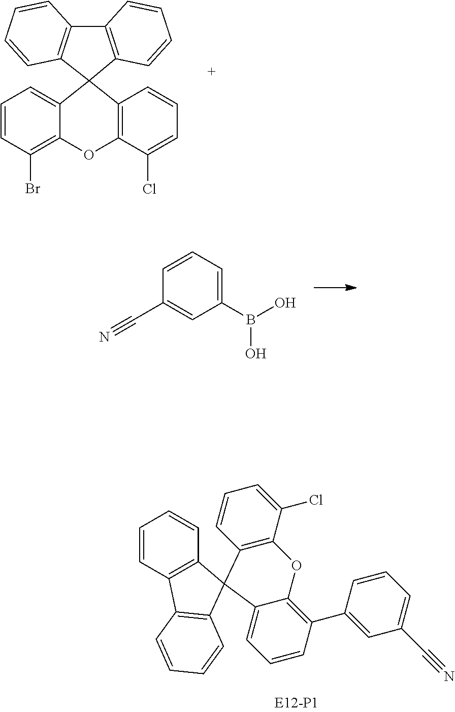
C1=CC2=C(C=C1)C1(C3=C2C=CC=C3)C2=C(C(Cl)=CC=C2)OC2=C(C3=CC(C#N)=CC=C3)C=CC=C12.C12=C(C=CC=C1)C1(C3=C2C=CC=C3)C2=CC=CC(Br)=C2OC2=C1C=CC=C2Cl.C1=CC=C(B(O)O)C=C1C#N
